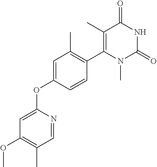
C1(C)=C(C2=C(C)C=C(OC3=CC(OC)=C(C)C=N3)C=C2)N(C)C(=O)NC1=O
